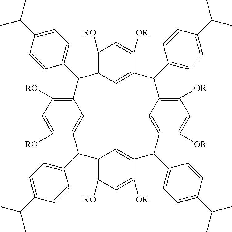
C1([RO])=C2C=C(C([OR])=C1)C(C1=CC=C(C(C)C)C=C1)C1=C([OR])C=C([OR])C(=C1)C(C1=CC=C(C(C)C)C=C1)C1=CC(=C([RO])C=C1[OR])C(C1=CC=C(C(C)C)C=C1)C1=CC(=C([RO])C=C1[RO])C2C1=CC=C(C(C)C)C=C1
